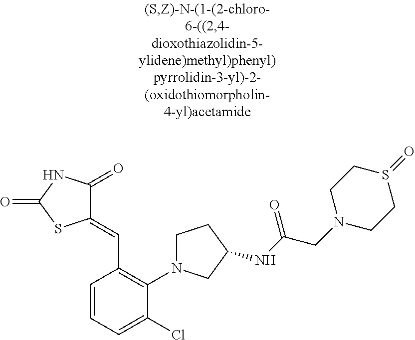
C1(=CC2=C(N3CCC(NC(CN4CCS(=O)CC4)=O)C3)C(Cl)=CC=C2)C(=O)NC(=O)S1
